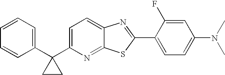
C1=CC=C(C2(C3=CC=C4C(=N3)SC(C3=CC=C(N(C)C)C=C3F)=N4)CC2)C=C1
